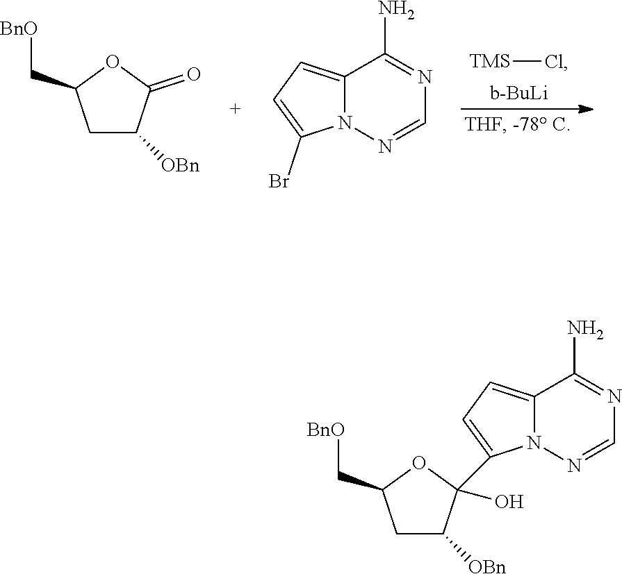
[TMS]Cl.C1C([OBn])C(=O)OC1C[BnO].N12C(=CC=C1Br)C(N)=NC=N2.C1C([OBn])C(O)(C2=CC=C3N2N=CN=C3N)OC1C[BnO]
